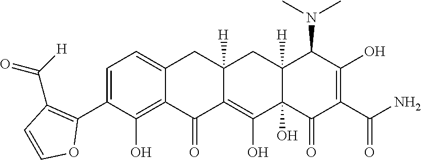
C1=C(C2=C(C(=O)[H])C=CO2)C(O)=C2C(=C1)CC1([H])C(=C(O)C3(O)C([H])(C1)C(N(C)C)C(O)=C(C(N)=O)C3=O)C2=O
